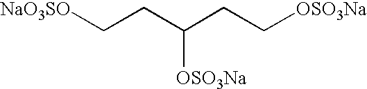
[NaO3SO]CCC(CC[OSO3Na])[OSO3Na]
